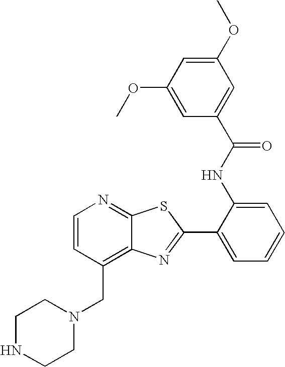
C12=C(CN3CCNCC3)C=CN=C1SC(C1=CC=CC=C1NC(=O)C1=CC(OC)=CC(OC)=C1)=N2
